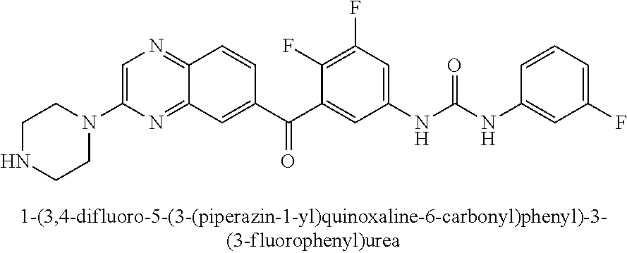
C1NCCN(C2=CN=C3C(=N2)C=C(C(C2=CC(NC(NC4=CC(F)=CC=C4)=O)=CC(F)=C2F)=O)C=C3)C1
